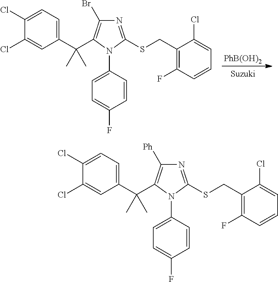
[PhB(OH)2].C1(Cl)=CC=C(C(C)(C)C2=C(Br)N=C(SCC3=C(F)C=CC=C3Cl)N2C2=CC=C(F)C=C2)C=C1Cl.C1(Cl)=CC=C(C(C)(C)C2=C([Ph])N=C(SCC3=C(F)C=CC=C3Cl)N2C2=CC=C(F)C=C2)C=C1Cl
